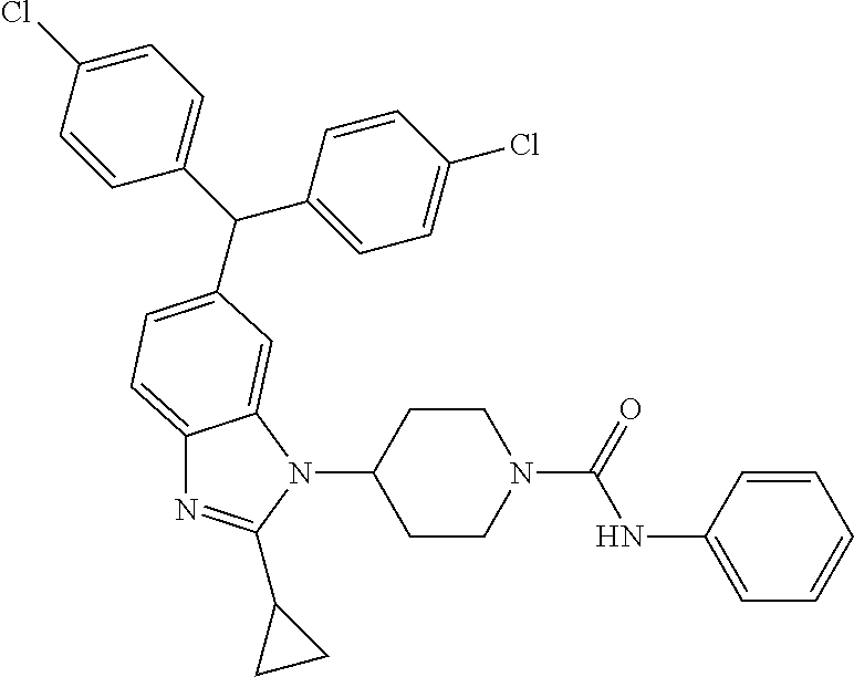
C1CN(C(NC2=CC=CC=C2)=O)CCC1N1C2=CC(C(C3=CC=C(Cl)C=C3)C3=CC=C(Cl)C=C3)=CC=C2N=C1C1CC1
